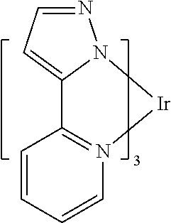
N1=CC=C2N1[Ir]N1=C2C=CC=C1
